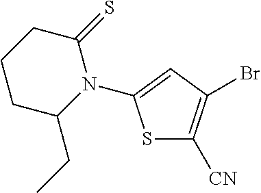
S1C([CN])=C(Br)C=C1N1C(=S)CCCC1CC
